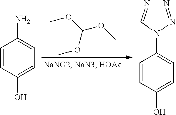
COC(OC)OC.C1=CC(O)=CC=C1N.C1=CC(O)=CC=C1N1C=NN=N1
